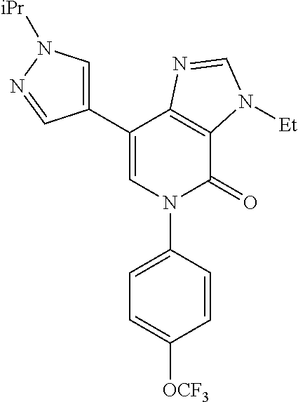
C1(C2=CN([iPr])N=C2)=CN(C2=CC=C([OCF3])C=C2)C(=O)C2=C1N=CN2[Et]
